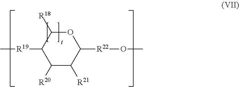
C1([R19]C)C([R20])C([R21])C([R22]OC)OC1[R18]
